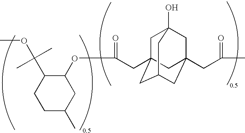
O(C(=O)CC12CC3(O)CC(CC(C)=O)(CC(C1)C3)C2)C1C(C(OC)(C)C)CCC(C)C1
